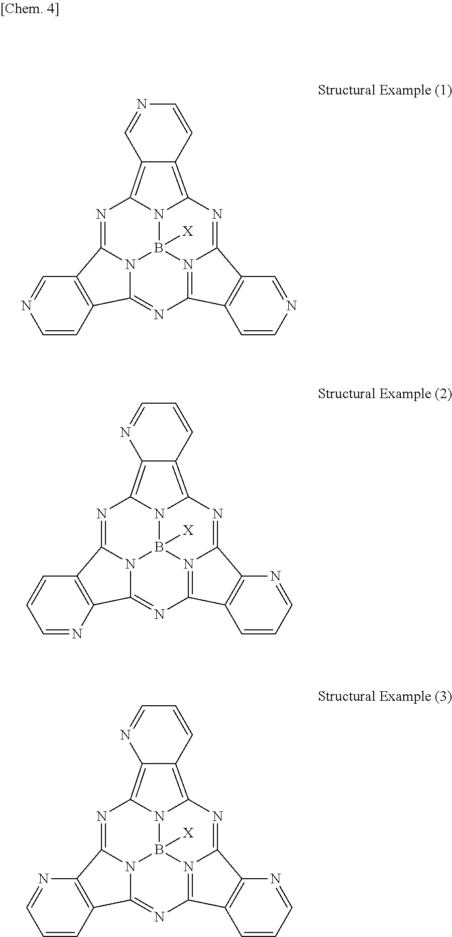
N1=C2N3B4([X])N5C1=C1C(=C5N=C5N4=C(N=C3C3=C2C=NC=C3)C2=C5C=NC=C2)C=CN=C1.N1=C2N3B4([X])N5C1=C1C(=C5N=C5N4=C(N=C3C3=C2C=CC=N3)C2=C5N=CC=C2)C=CC=N1.N1=C2N3B4([X])N5C1=C1C(=C5N=C5N4=C(N=C3C3=C2N=CC=C3)C2=C5N=CC=C2)C=CC=N1
